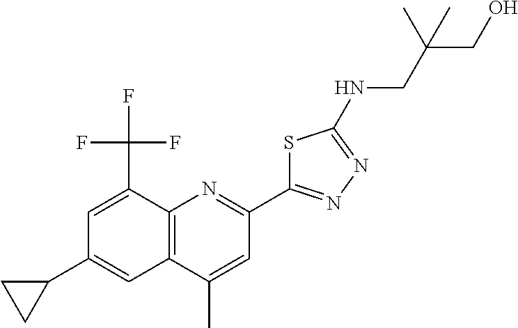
C1(C)=CC(C2=NN=C(NCC(CO)(C)C)S2)=NC2=C1C=C(C1CC1)C=C2C(F)(F)F
